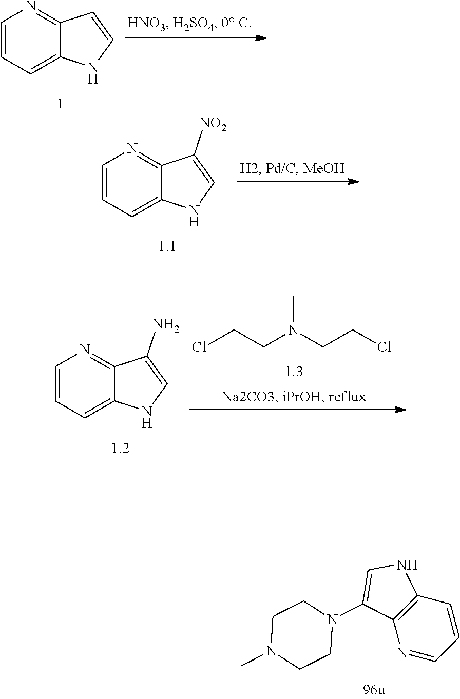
C1=CC=C2C(=N1)C=CN2.C1=CC=C2C(=N1)C([NO2])=CN2.ClCCN(CCCl)C.C1=CC=C2C(=N1)C(N)=CN2.C12=C(C=CC=N1)NC=C2N1CCN(C)CC1
